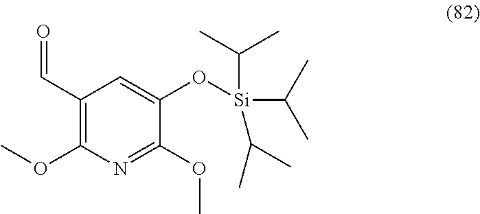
C1(O[Si](C(C)C)(C(C)C)C(C)C)=CC(C=O)=C(OC)N=C1OC
